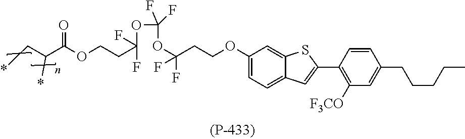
C(CC(OC(OC(CCOC1=CC=C2C(=C1)SC(C1=C([F3CO])C=C(CCCCC)C=C1)=C2)(F)F)(F)F)(F)F)OC(C(C*)*)=O
